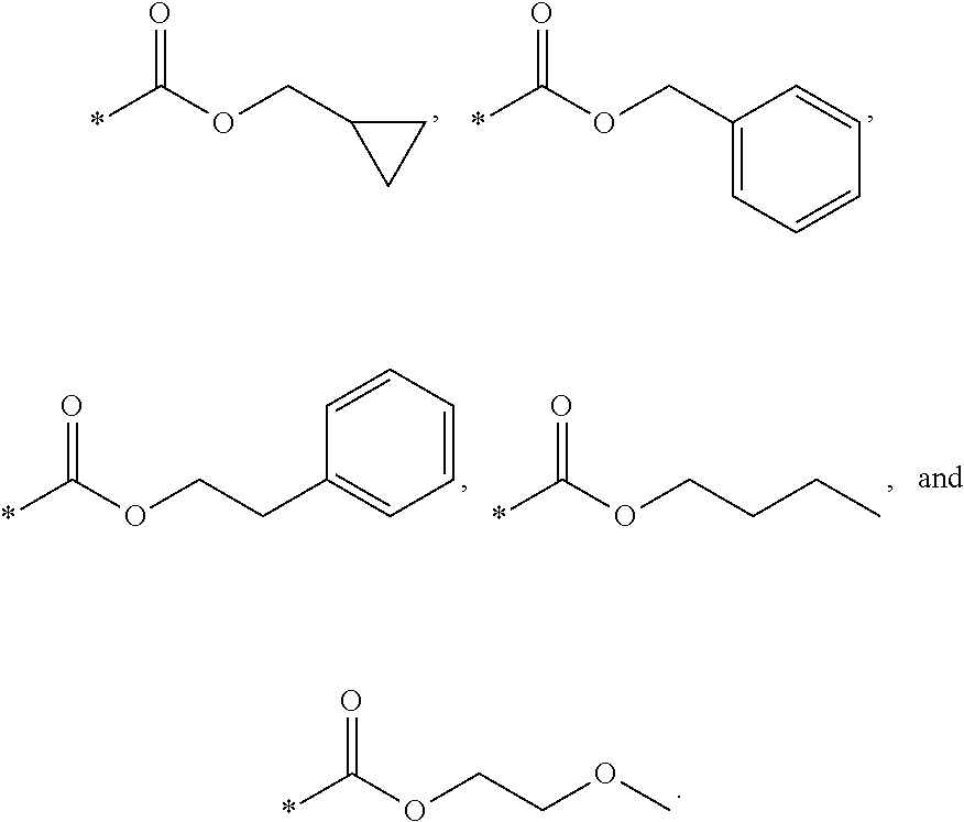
O=C(OCC1CC1)*.O=C(OCC1=CC=CC=C1)*.O=C(OCCC1=CC=CC=C1)*.O=C(OCCCC)*.O=C(OCCOC)*
